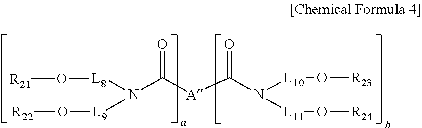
N(C([A]C(N([L11]O[R24])[L10]O[R23])=O)=O)([L8]O[R21])[L9]O[R22]
